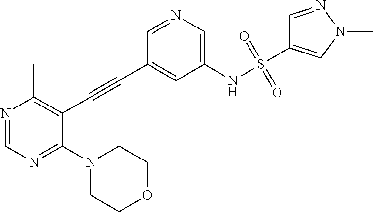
N1=CN=C(N2CCOCC2)C(C#CC2=CC(NS(C3=CN(C)N=C3)(=O)=O)=CN=C2)=C1C
